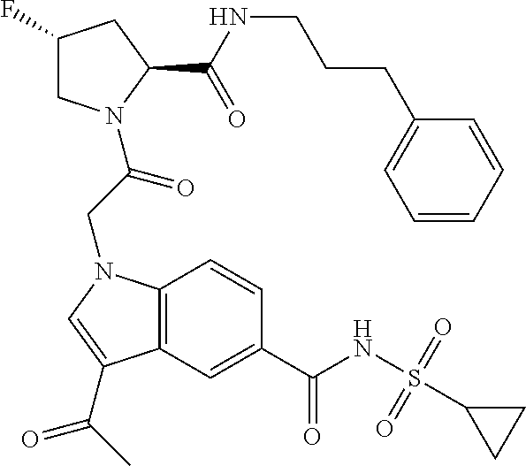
C12=C(C=C(C(NS(C3CC3)(=O)=O)=O)C=C1)C(C(C)=O)=CN2CC(=O)N1CC(F)CC1C(NCCCC1=CC=CC=C1)=O
